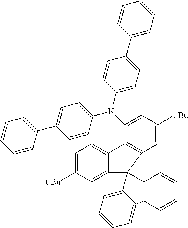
C1=CC=C(C2=CC=C(N(C3=CC([t-Bu])=CC4=C3C3=CC=C([t-Bu])C=C3C43C4=C(C=CC=C4)C4=CC=CC=C34)C3=CC=C(C4=CC=CC=C4)C=C3)C=C2)C=C1
